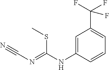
C1=C(NC(=NC#N)SC)C=CC=C1C(F)(F)F
